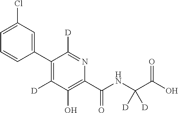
C1(C2=CC(Cl)=CC=C2)=C([D])C(O)=C(C(NC(C(O)=O)([D])[D])=O)N=C1[D]
